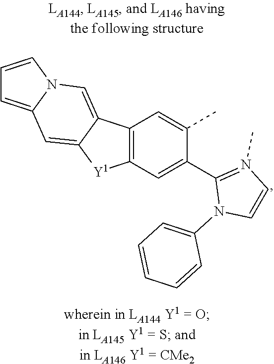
C12=C(C3=CN4C(=CC=C4)C=C3[Y1]1)C=C(C)C(C1=N(C)C=CN1C1=CC=CC=C1)=C2
